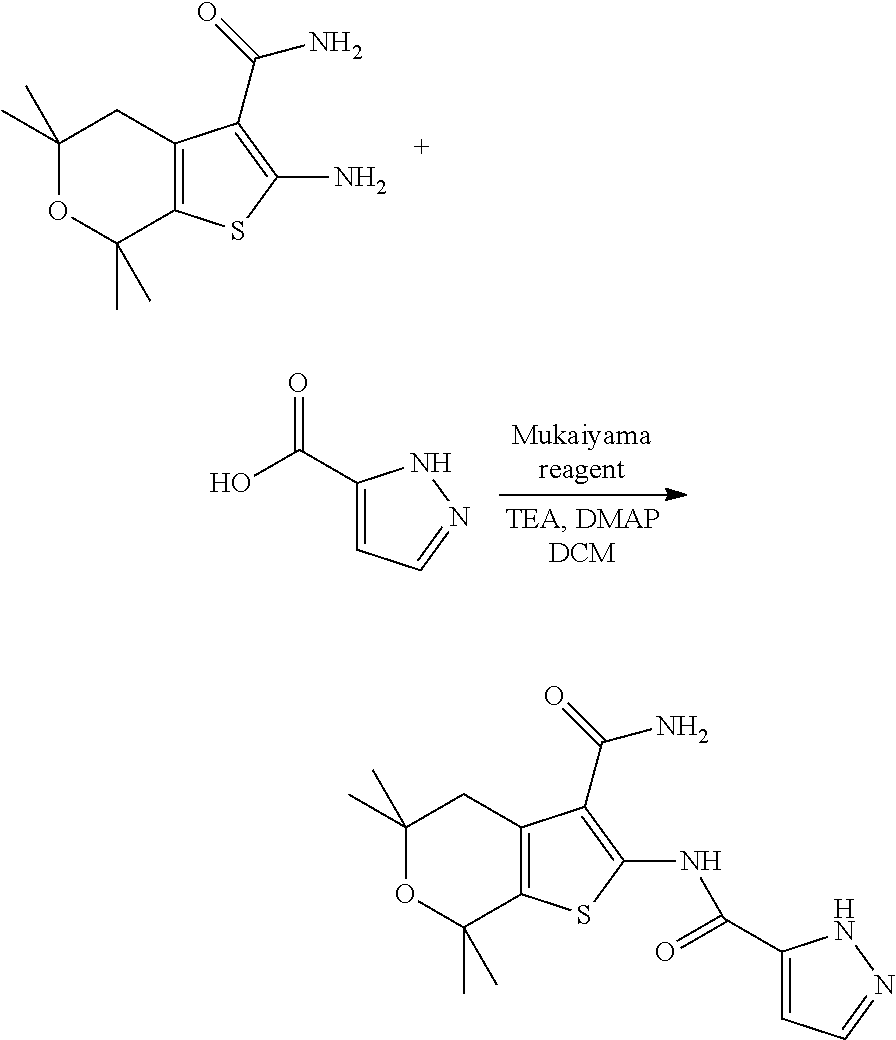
C1(C)(C)OC(C)(C)C2=C(C1)C(C(=O)N)=C(N)S2.C1(C(O)=O)=CC=NN1.C1(C)(C)OC(C)(C)C2=C(C1)C(C(=O)N)=C(NC(C1=CC=NN1)=O)S2
